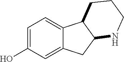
C1=C(O)C=C2C(=C1)C1C(C2)NCCC1
